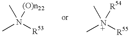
CN([R53])(C)[(O)n22].C[N+]([R55])(C)[R54]
